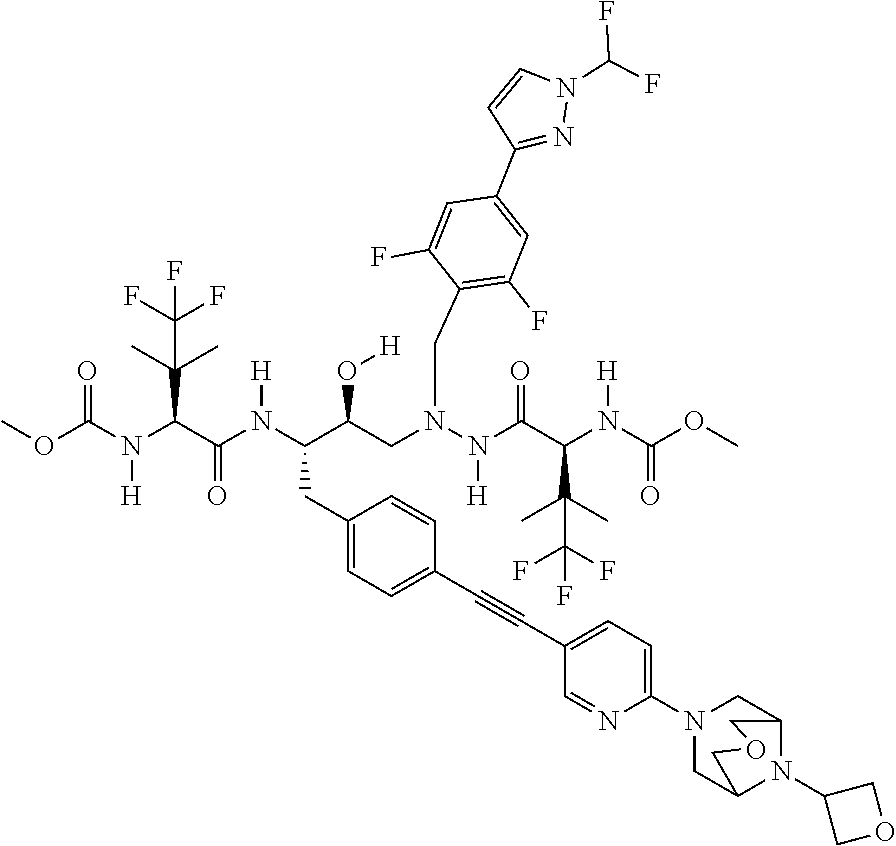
COC(N(C(C(N(C(C(CN(N(C(C(N(C(OC)=O)[H])C(C)(C)C(F)(F)F)=O)[H])CC1=C(F)C=C(C2=NN(C(F)F)C=C2)C=C1F)O[H])CC1=CC=C(C#CC2=CC=C(N3CC4N(C5COC5)C(C3)COC4)N=C2)C=C1)[H])=O)C(C)(C)C(F)(F)F)[H])=O
